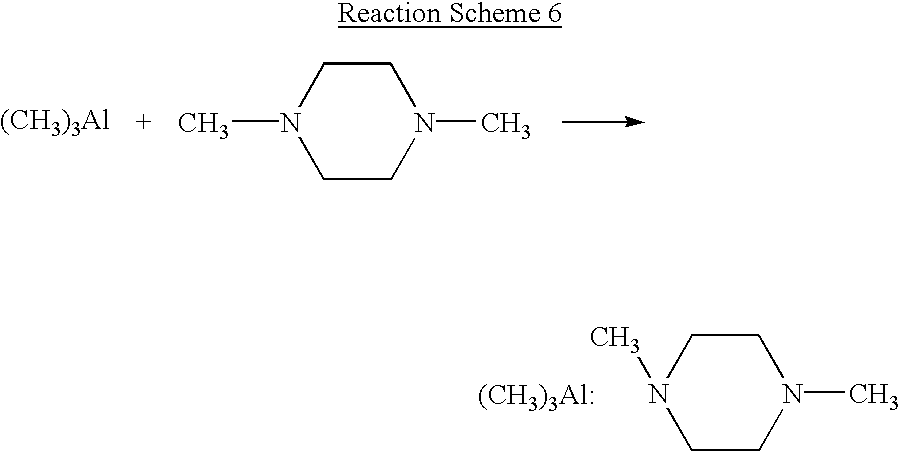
[(CH3)3Al].N1(C)CCN(C)CC1.N1(C)CCN(C)CC1.[(CH3)3Al:]
